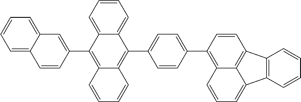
C1=C2C(=CC=C1)C=C(C1=C3C(=C(C4=CC=C(C5=C6C=CC=C7C8=C(C(=C67)C=C5)C=CC=C8)C=C4)C4=CC=CC=C14)C=CC=C3)C=C2
